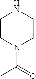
C1CN(C(=O)C)CCN1
